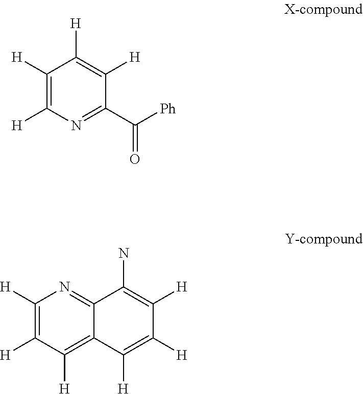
C1([H])=C([H])N=C(C([Ph])=O)C([H])=C1[H].C1([H])=C([H])C([H])=C2C(=N1)C(N)=C([H])C([H])=C2[H]
